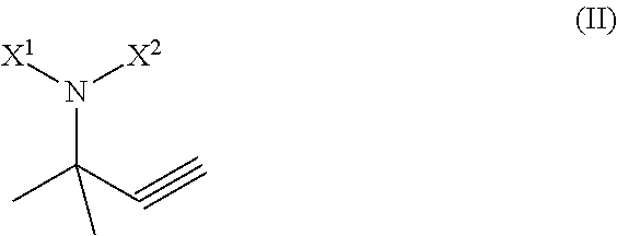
N(C(C#C)(C)C)([X1])[X2]
